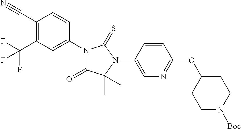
C1(C#N)=C(C(F)(F)F)C=C(N2C(=O)C(C)(C)N(C3=CN=C(OC4CCN([Boc])CC4)C=C3)C2=S)C=C1
